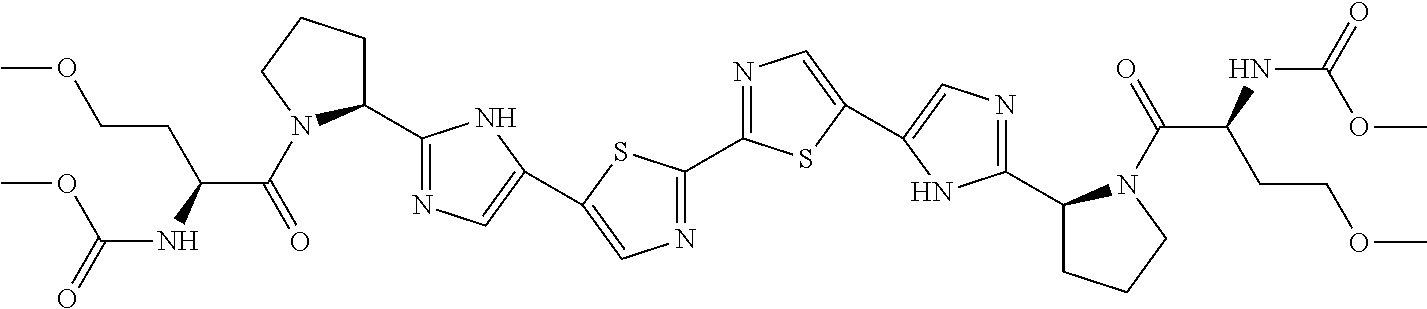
C1(C2=NC=C(C3=CN=C(C4CCCN4C(=O)C(NC(=O)OC)CCOC)N3)S2)=NC=C(C2=CN=C(C3CCCN3C(=O)C(NC(=O)OC)CCOC)N2)S1
